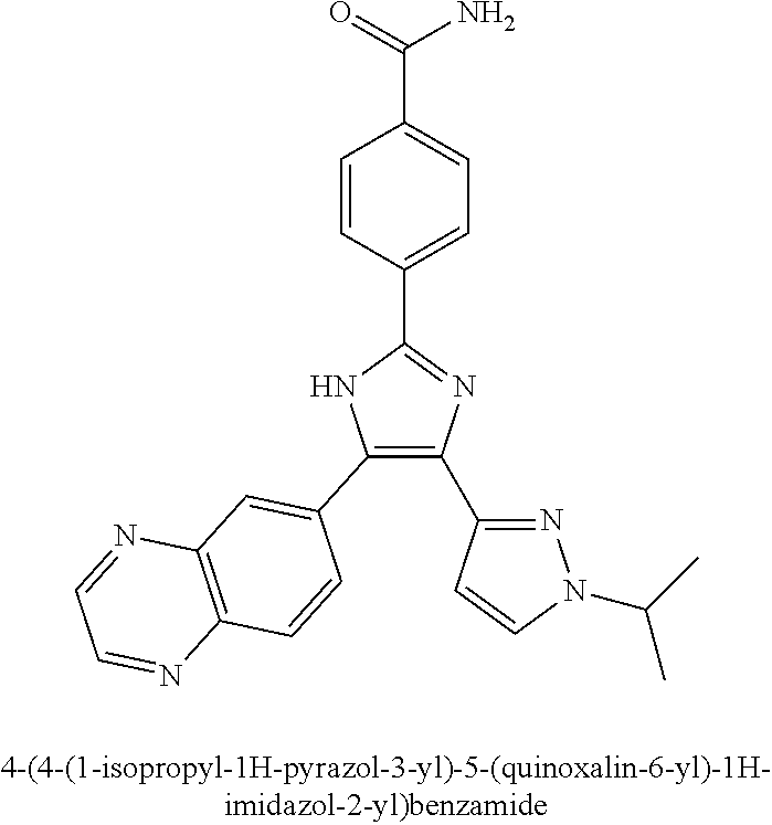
C1(C2=C(C3=NN(C(C)C)C=C3)N=C(C3=CC=C(C(=O)N)C=C3)N2)=CC2=C(C=C1)N=CC=N2
